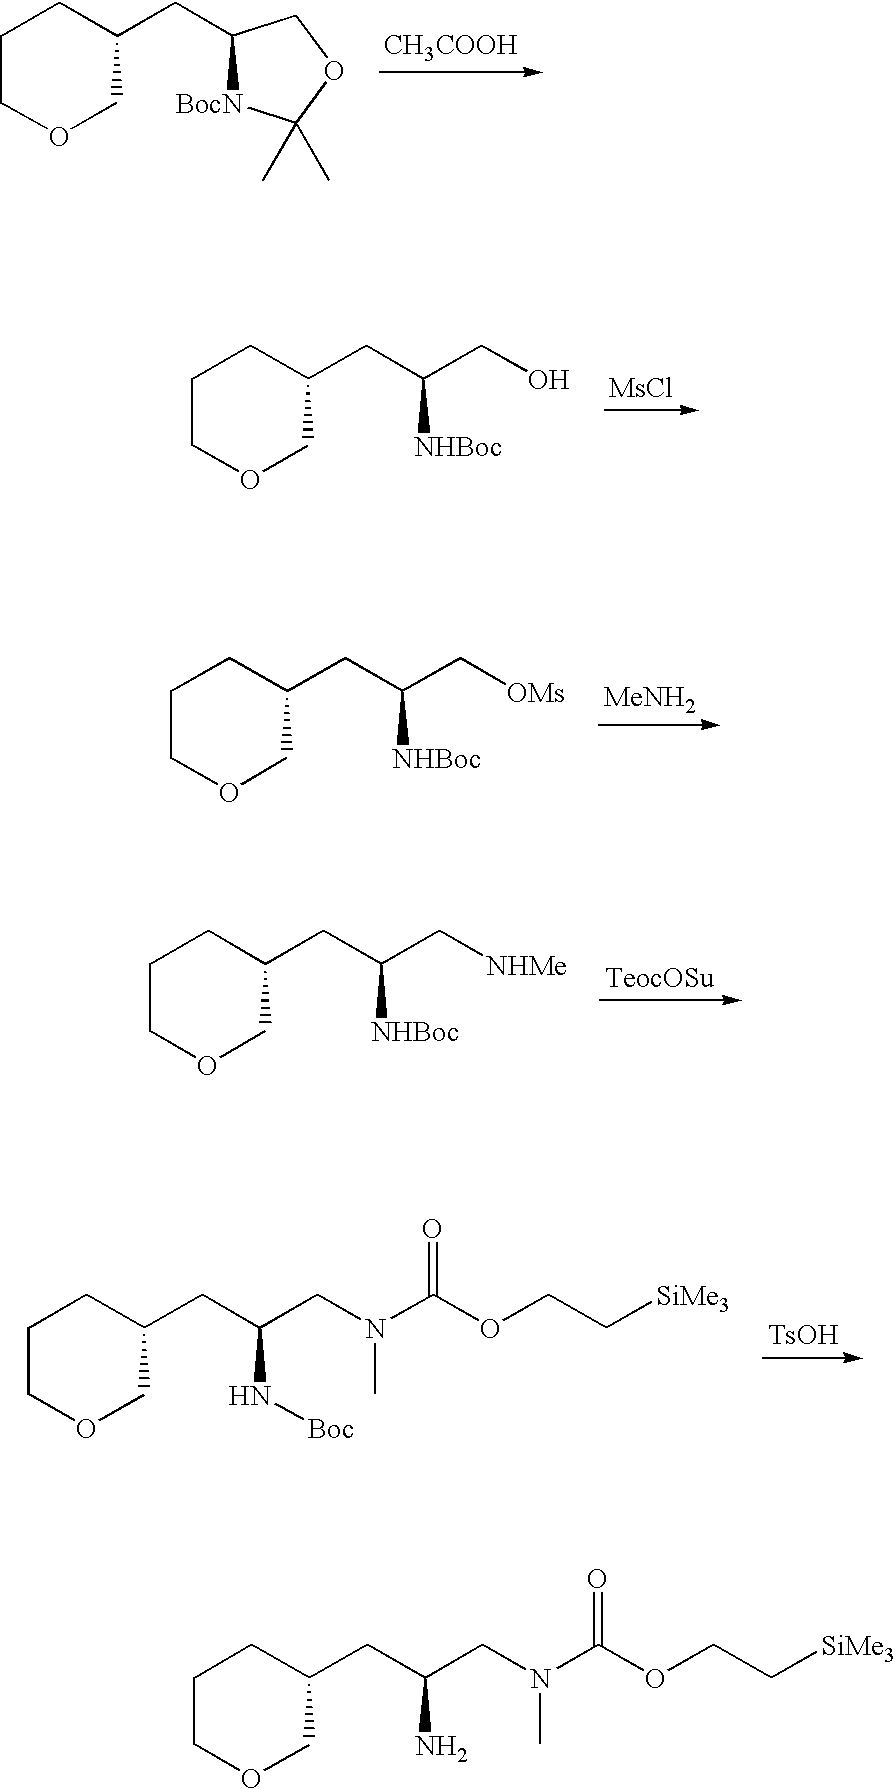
[CH3COOH].C1COCC(CC2[BocN]C(C)(C)OC2)C1.[MsCl].C1COCC(CC(CO)[NHBoc])C1.[MeNH2].C1COCC(CC(C[OMs])[NHBoc])C1.C1COCC(CC(C[NHMe])[NHBoc])C1.[TsOH].C1COCC(CC(CN(C)C(OCC[SiMe3])=O)N[Boc])C1.C1COCC(CC(CN(C)C(OCC[SiMe3])=O)N)C1
